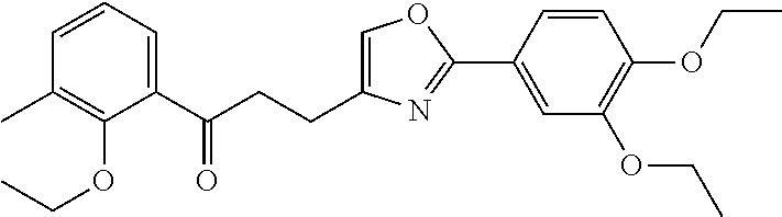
C1=C(CCC(C2=CC=CC(C)=C2OCC)=O)N=C(C2=CC(OCC)=C(OCC)C=C2)O1
